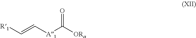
[R1]C=C[A1]C(=O)[ORa]
